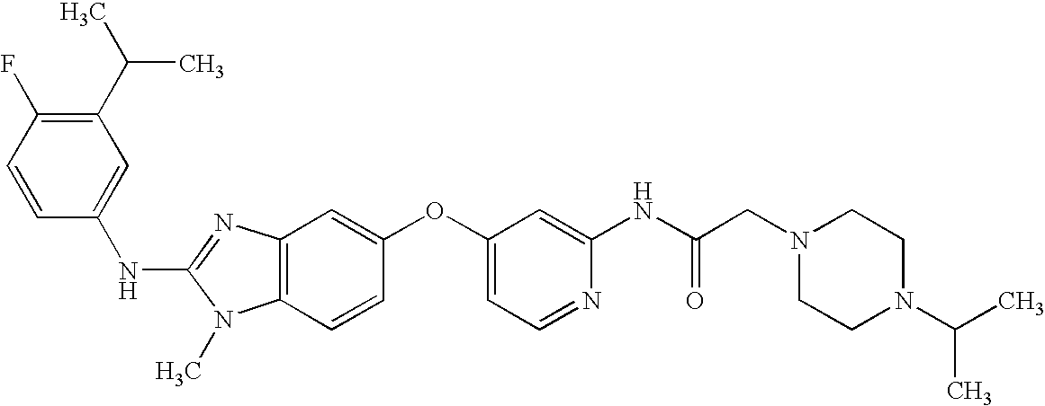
C1(C(C)C)=C(F)C=CC(NC2=NC3=C(N2C)C=CC(OC2=CC=NC(NC(CN4CCN(C(C)C)CC4)=O)=C2)=C3)=C1
